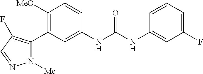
C1([MeO])=C(C2=C(F)C=NN2[Me])C=C(NC(NC2=CC(F)=CC=C2)=O)C=C1
